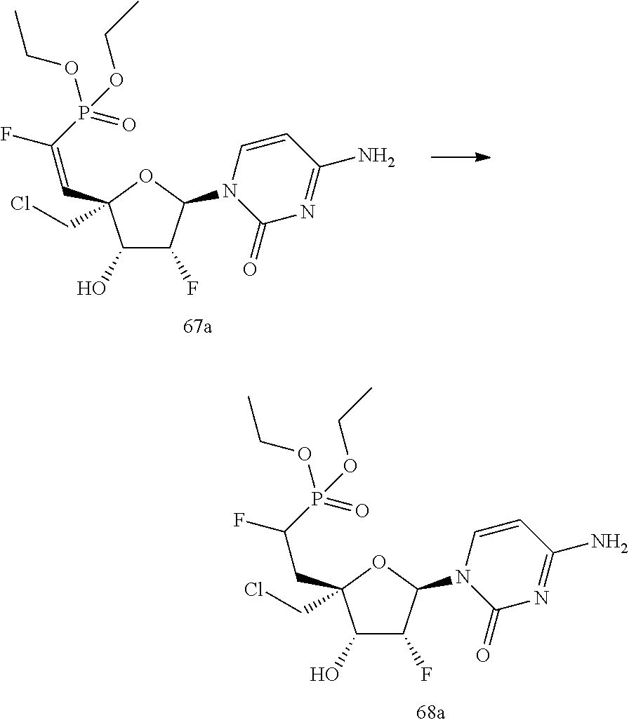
C1(O)C(F)C(N2C(=O)N=C(N)C=C2)OC1(CCl)CC(P(OCC)(=O)OCC)F.C1(O)C(F)C(N2C(=O)N=C(N)C=C2)OC1(CCl)C=C(P(OCC)(=O)OCC)F
